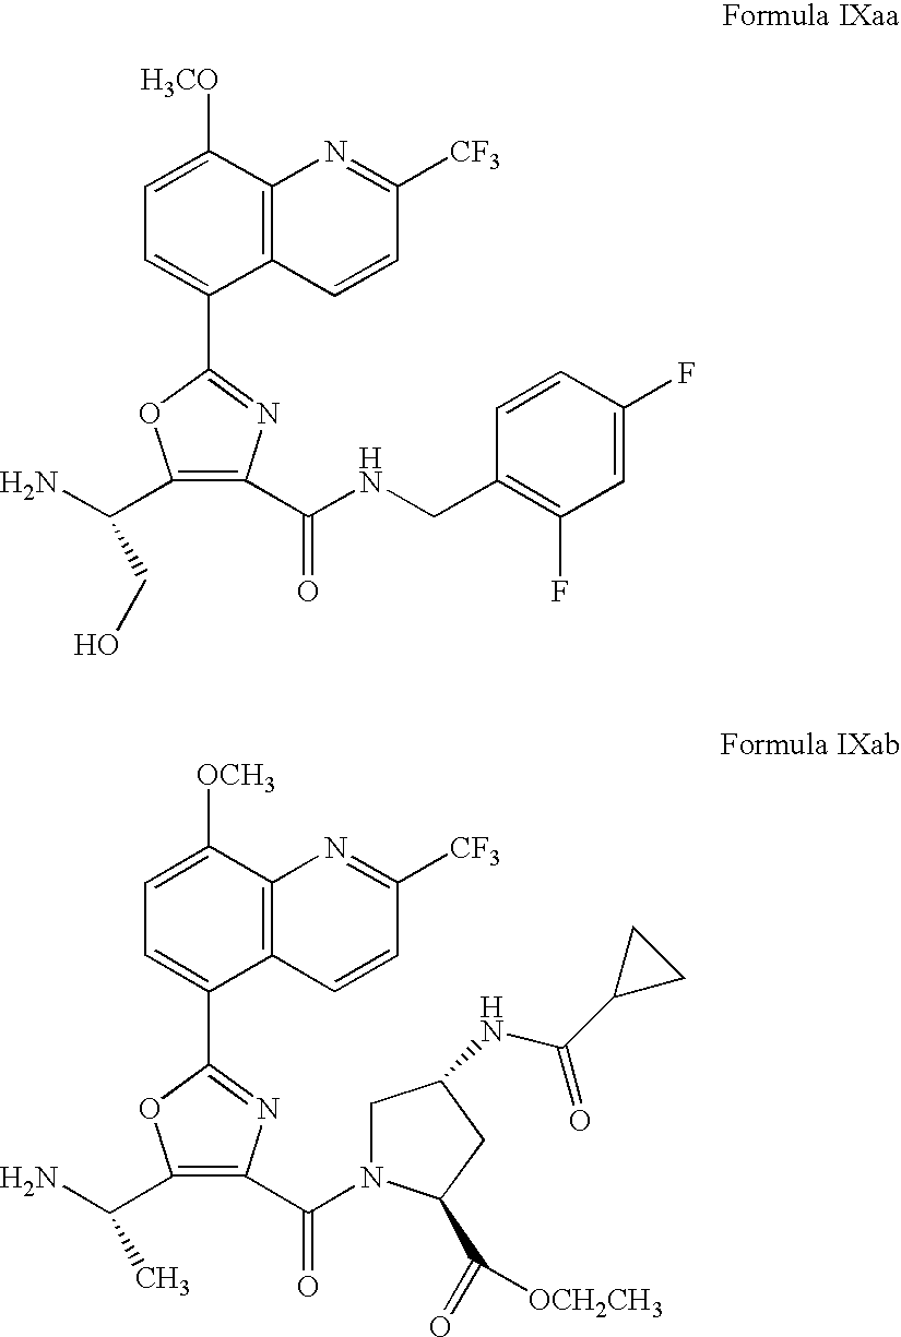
C1=C([H3CO])C2=C(C(C3=NC(C(NCC4=C(F)C=C(F)C=C4)=O)=C(C(N)CO)O3)=C1)C=CC([CF3])=N2.C1=C([OCH3])C2=C(C(C3=NC(C(=O)N4CC(NC(C5CC5)=O)CC4C(=O)[OCH2CH3])=C(C(N)C)O3)=C1)C=CC([CF3])=N2
